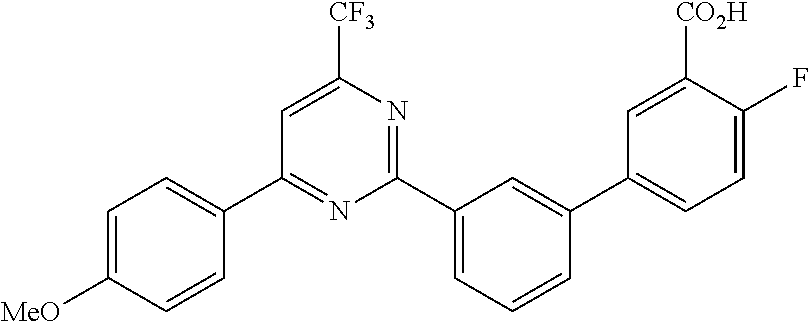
C1(C2=CC=C([MeO])C=C2)=NC(C2=CC=CC(C3=CC=C(F)C([CO2H])=C3)=C2)=NC([CF3])=C1
